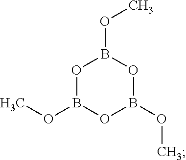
O1B(OC)OB(OC)OB1OC
